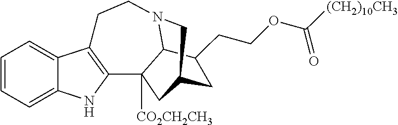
C1=CC=C2C(=C1)C1=C(N2)C2([CO2CH2CH3])C3N(CC1)CC(C2)CC3CCOC([(CH2)10CH3])=O
